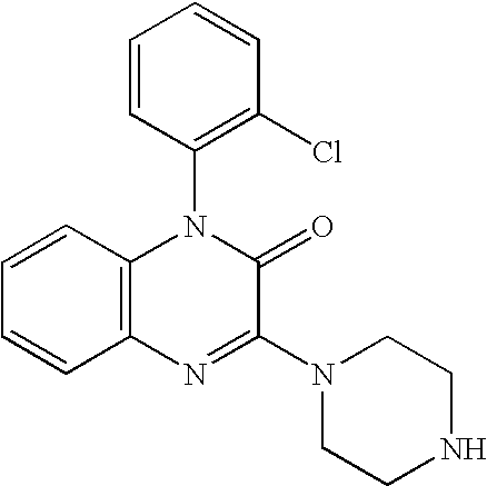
C1=CC2=C(C=C1)N=C(N1CCNCC1)C(=O)N2C1=C(Cl)C=CC=C1
